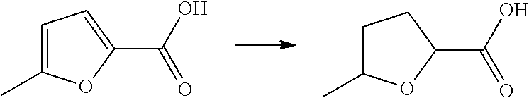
C1=C(C)OC(C(O)=O)=C1.C1C(C)OC(C(O)=O)C1
